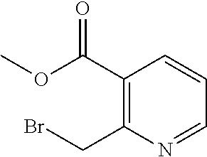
C(C1=C(C(OC)=O)C=CC=N1)Br
